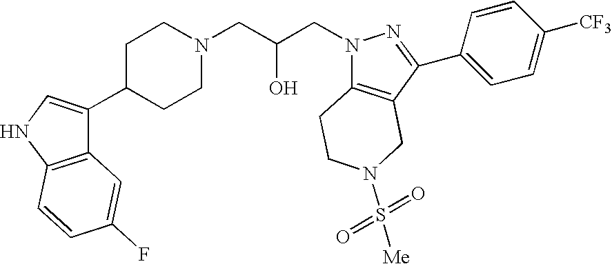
C1C(C2=CNC3=C2C=C(F)C=C3)CCN(CC(CN2C3=C(C(C4=CC=C([CF3])C=C4)=N2)CN(S(=O)(=O)[Me])CC3)O)C1
